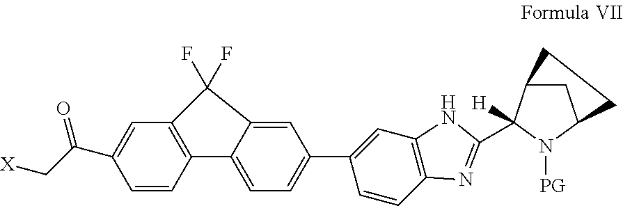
C1(C2=CC=C3C(=C2)C(F)(F)C2=C3C=CC(C(C[X])=O)=C2)=CC2=C(C=C1)N=C(C1([H])C3CC(N1[PG])CC3)N2
